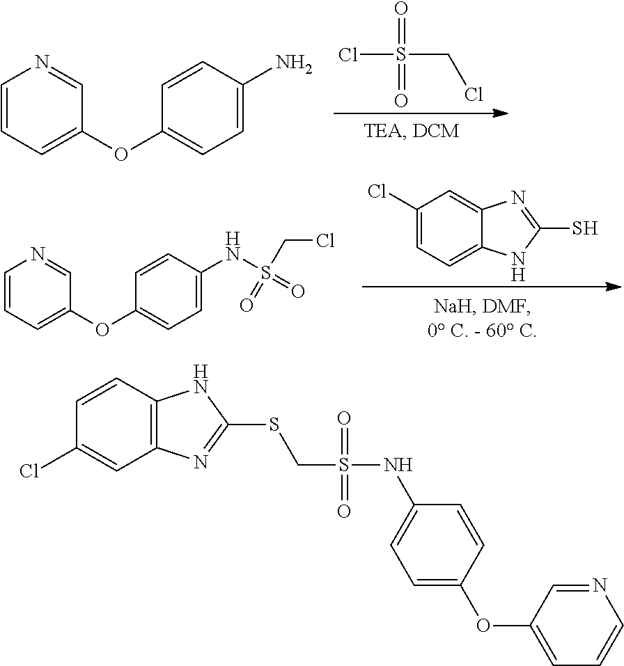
ClS(CCl)(=O)=O.C1=CC=C(OC2=CC=C(N)C=C2)C=N1.C1(Cl)=CC=C2C(=C1)N=C(S)N2.C1=CC=C(OC2=CC=C(NS(CCl)(=O)=O)C=C2)C=N1.C1=CC2=C(C=C1Cl)N=C(SCS(NC1=CC=C(OC3=CC=CN=C3)C=C1)(=O)=O)N2
